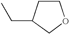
C1CC(CC)CO1
